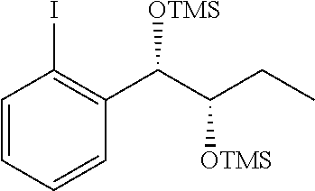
C1=CC(I)=C(C(C(CC)[OTMS])[OTMS])C=C1
